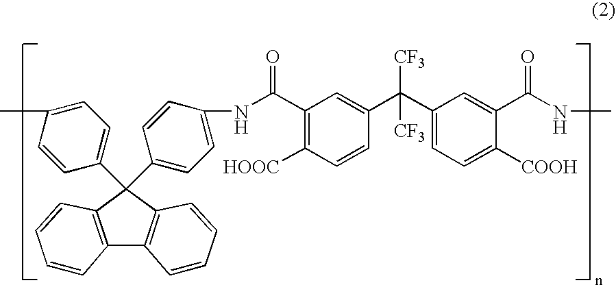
C1(C2(C3=CC=C(NC(C4=C([HOOC])C=CC(C(C5=CC=C([COOH])C(C(NC)=O)=C5)([CF3])[CF3])=C4)=O)C=C3)C3=C(C4=C2C=CC=C4)C=CC=C3)=CC=C(C)C=C1
